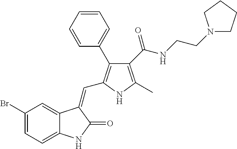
C1(Br)=CC=C2C(=C1)C(=CC1=C(C3=CC=CC=C3)C(C(NCCN3CCCC3)=O)=C(C)N1)C(=O)N2
